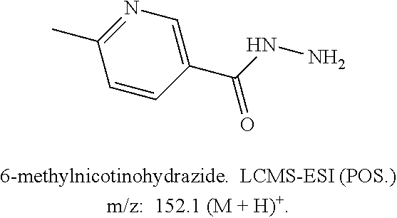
C1=CC(C(=O)NN)=CN=C1C
